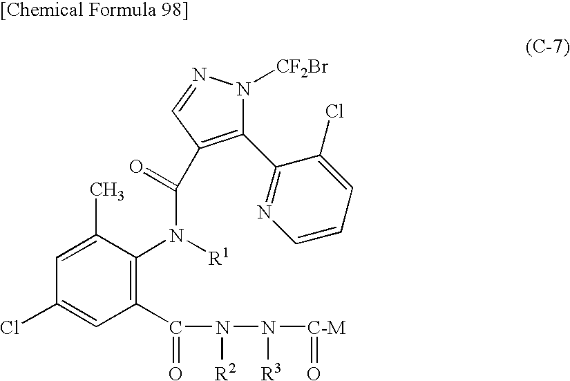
C1=C(C)C(N([R1])C(=O)C2=C(C3=NC=CC=C3Cl)N([CF2Br])N=C2)=C(C(N(N([C-M]=O)[R3])[R2])=O)C=C1Cl
